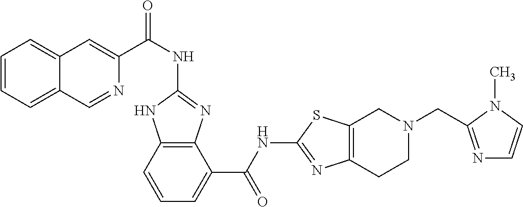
C1(NC(C2=CC3=CC=CC=C3C=N2)=O)=NC2=C(N1)C=CC=C2C(NC1=NC2=C(S1)CN(CC1=NC=CN1C)CC2)=O
